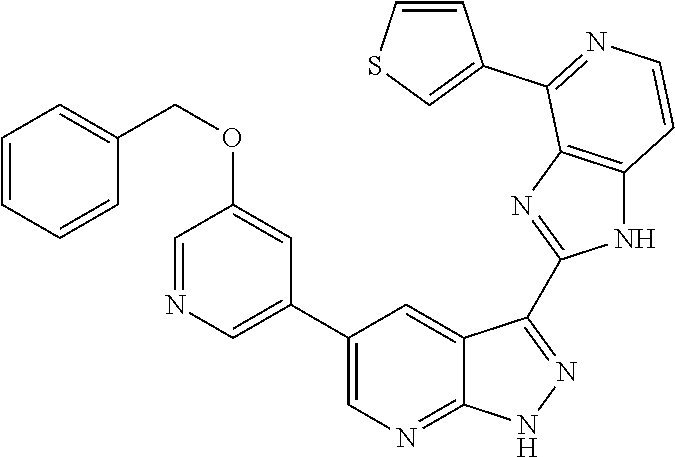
C1=NC=C(C2=CN=C3C(=C2)C(C2=NC4=C(N2)C=CN=C4C2=CSC=C2)=N[N H]3)C=C1OCC1=CC=CC=C1
